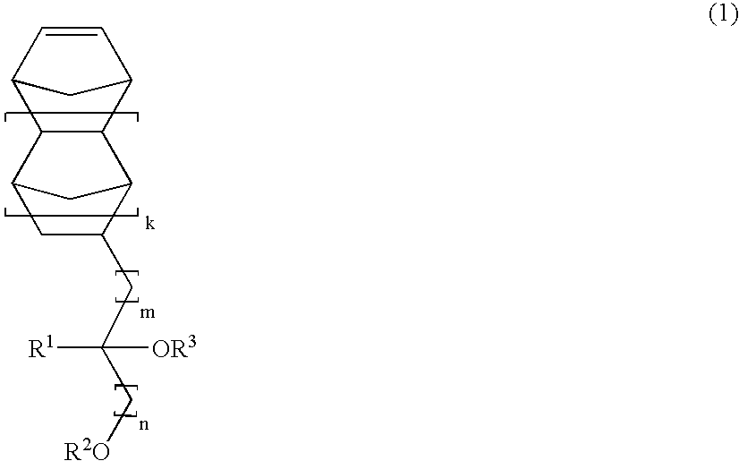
C12C(C3C=CC1C3)C1C(CC(C[R2O])([R1])[OR3])CC2C1
